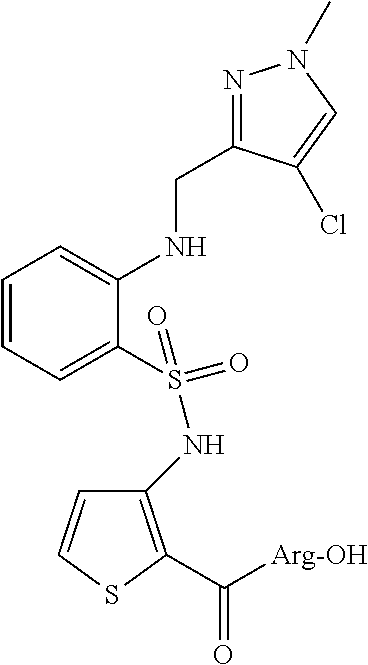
C1(NS(=O)(C2=CC=CC=C2NCC2=NN(C)C=C2Cl)=O)=C(C([Arg-OH])=O)SC=C1
